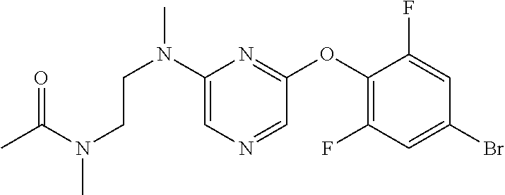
C1(N(CCN(C(C)=O)C)C)=CN=CC(OC2=C(F)C=C(Br)C=C2F)=N1
